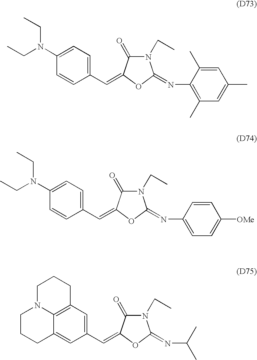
C(=C1C(=O)N(CC)C(=NC2=C(C)C=C(C)C=C2C)O1)C1=CC=C(N(CC)CC)C=C1.C(=C1C(=O)N(CC)C(=NC2=CC=C([OMe])C=C2)O1)C1=CC=C(N(CC)CC)C=C1.C(=C1C(=O)N(CC)C(=NC(C)C)O1)C1=CC2=C3C(=C1)CCCN3CCC2
